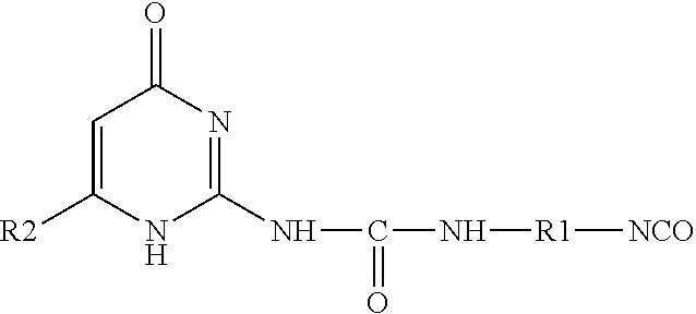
C1=C([R2])NC(NC(=O)N[R1][NCO])=NC1=O
